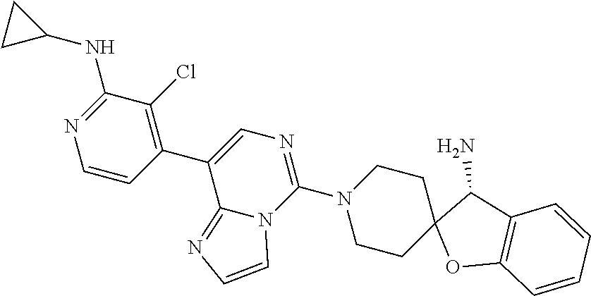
C12=NC=CN1C(N1CCC3(CC1)OC1=C(C3N)C=CC=C1)=NC=C2C1=C(Cl)C(NC2CC2)=NC=C1
